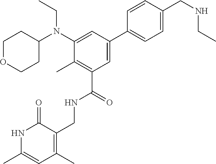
C1=CC(CNCC)=CC=C1C1=CC(C(=O)NCC2=C(C)C=C(C)NC2=O)=C(C)C(N(C2CCOCC2)CC)=C1
